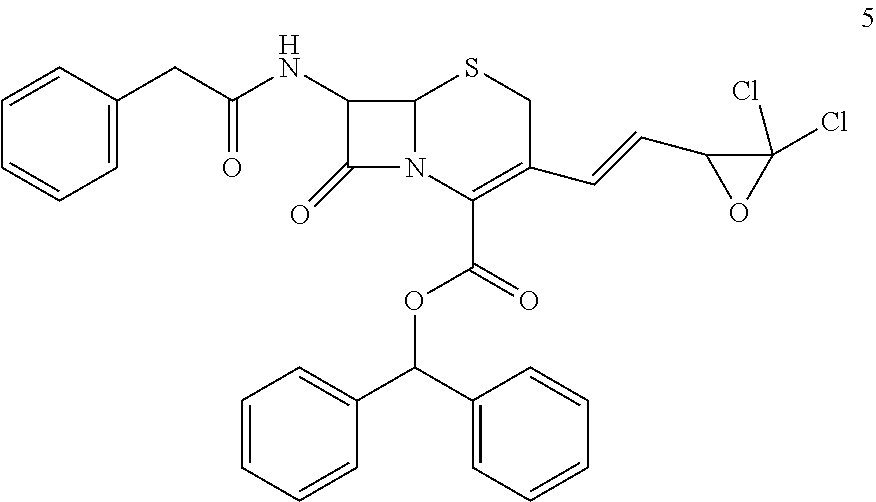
C12N(C(C(=O)OC(C3=CC=CC=C3)C3=CC=CC=C3)=C(C=CC3OC3(Cl)Cl)CS1)C(=O)C2NC(=O)CC1=CC=CC=C1
